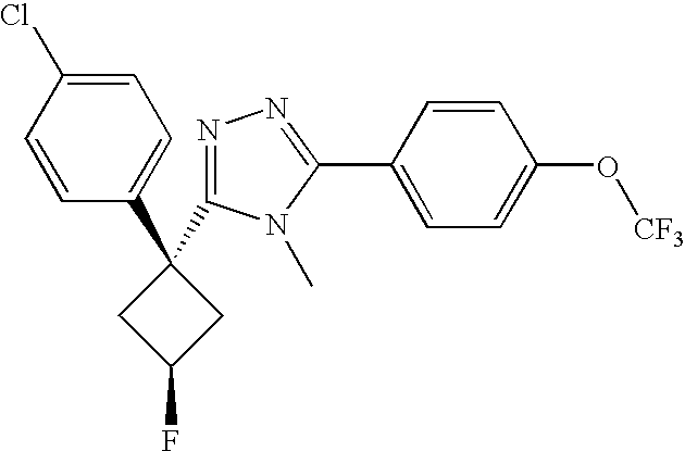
C1=C(Cl)C=CC(C2(C3=NN=C(C4=CC=C(O[CF3])C=C4)N3C)CC(F)C2)=C1
